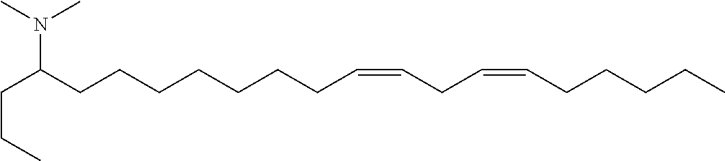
C(CC)C(CCCCCCCC=CCC=CCCCCC)N(C)C
